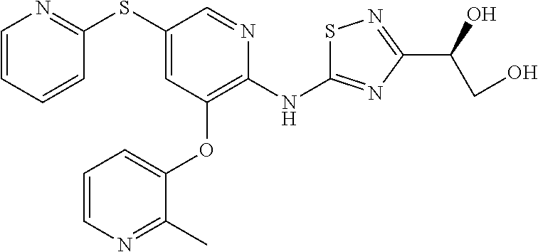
C1=CC=CC(SC2=CC(OC3=CC=CN=C3C)=C(NC3=NC(C(O)CO)=NS3)N=C2)=N1
